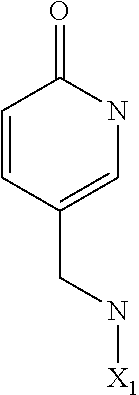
C1=CC(CN[X1])=CNC1=O
